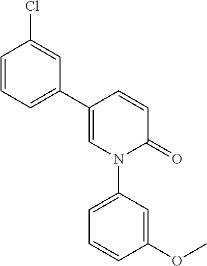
C1=CC(C2=CC=CC(Cl)=C2)=CN(C2=CC=CC(OC)=C2)C1=O
